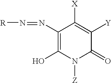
[R]N=NC1=C(O)N([Z])C(=O)C([Y])=C1[X]
